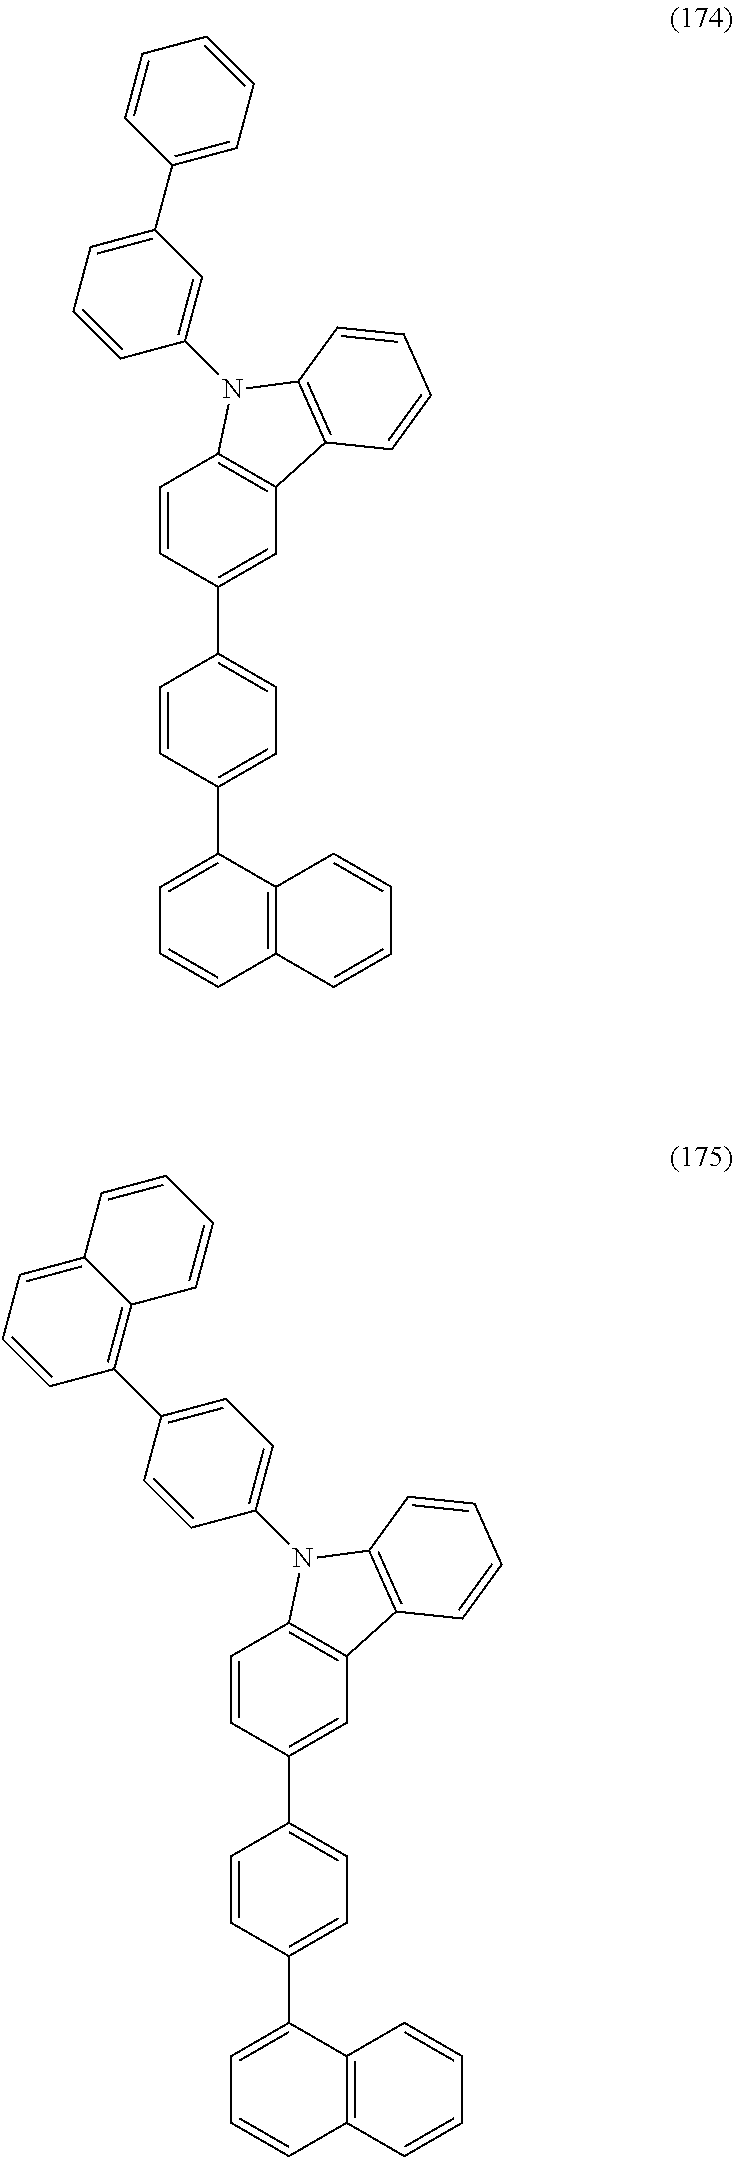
C12=C(C(C3=CC=C(C4=CC5=C(C=C4)N(C4=CC(C6=CC=CC=C6)=CC=C4)C4=C5C=CC=C4)C=C3)=CC=C1)C=CC=C2.C12=C(C(C3=CC=C(C4=CC5=C(C=C4)N(C4=CC=C(C6=C7C(=CC=C6)C=CC=C7)C=C4)C4=C5C=CC=C4)C=C3)=CC=C1)C=CC=C2
